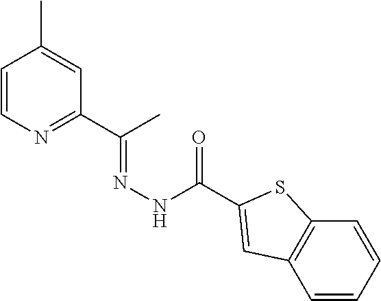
C1=CN=C(C(C)=NNC(=O)C2=CC3=C(C=CC=C3)S2)C=C1C
